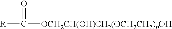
[R]C(=O)[OCH2CH(OH)CH2(OCH2CH2)nOH]
